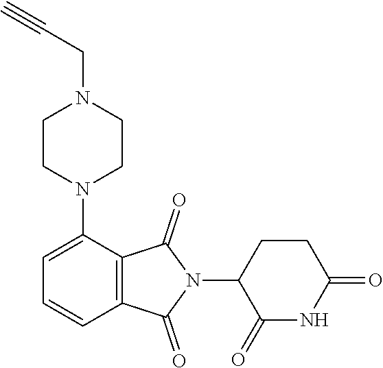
C1=C(N2CCN(CC#C)CC2)C2=C(C=C1)C(=O)N(C1C(=O)NC(=O)CC1)C2=O
